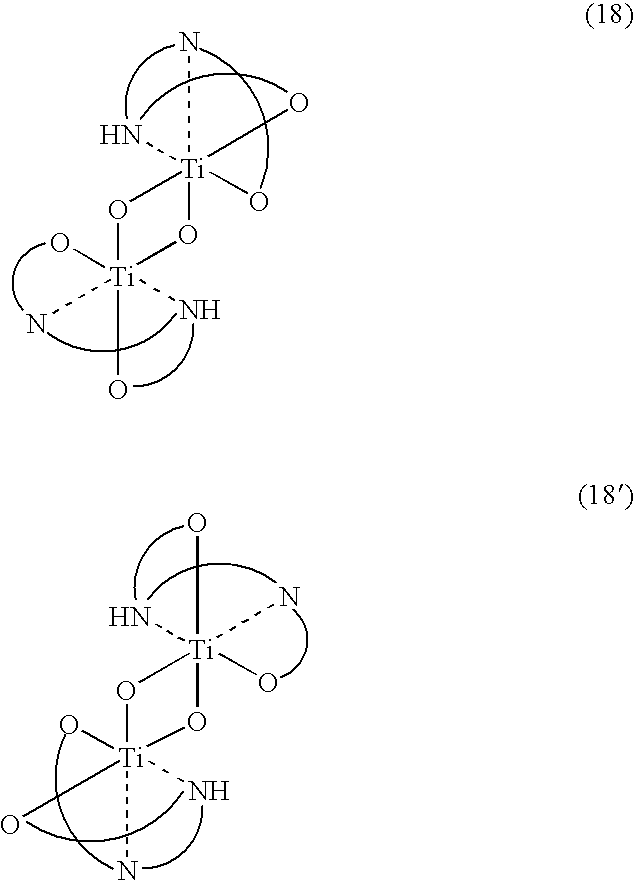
O1[Ti](O)(O)(N)(N)O[Ti]1(O)(N)(N)O.O1[Ti](N)(O)(O)(N)O[Ti]1(O)(N)(O)N
